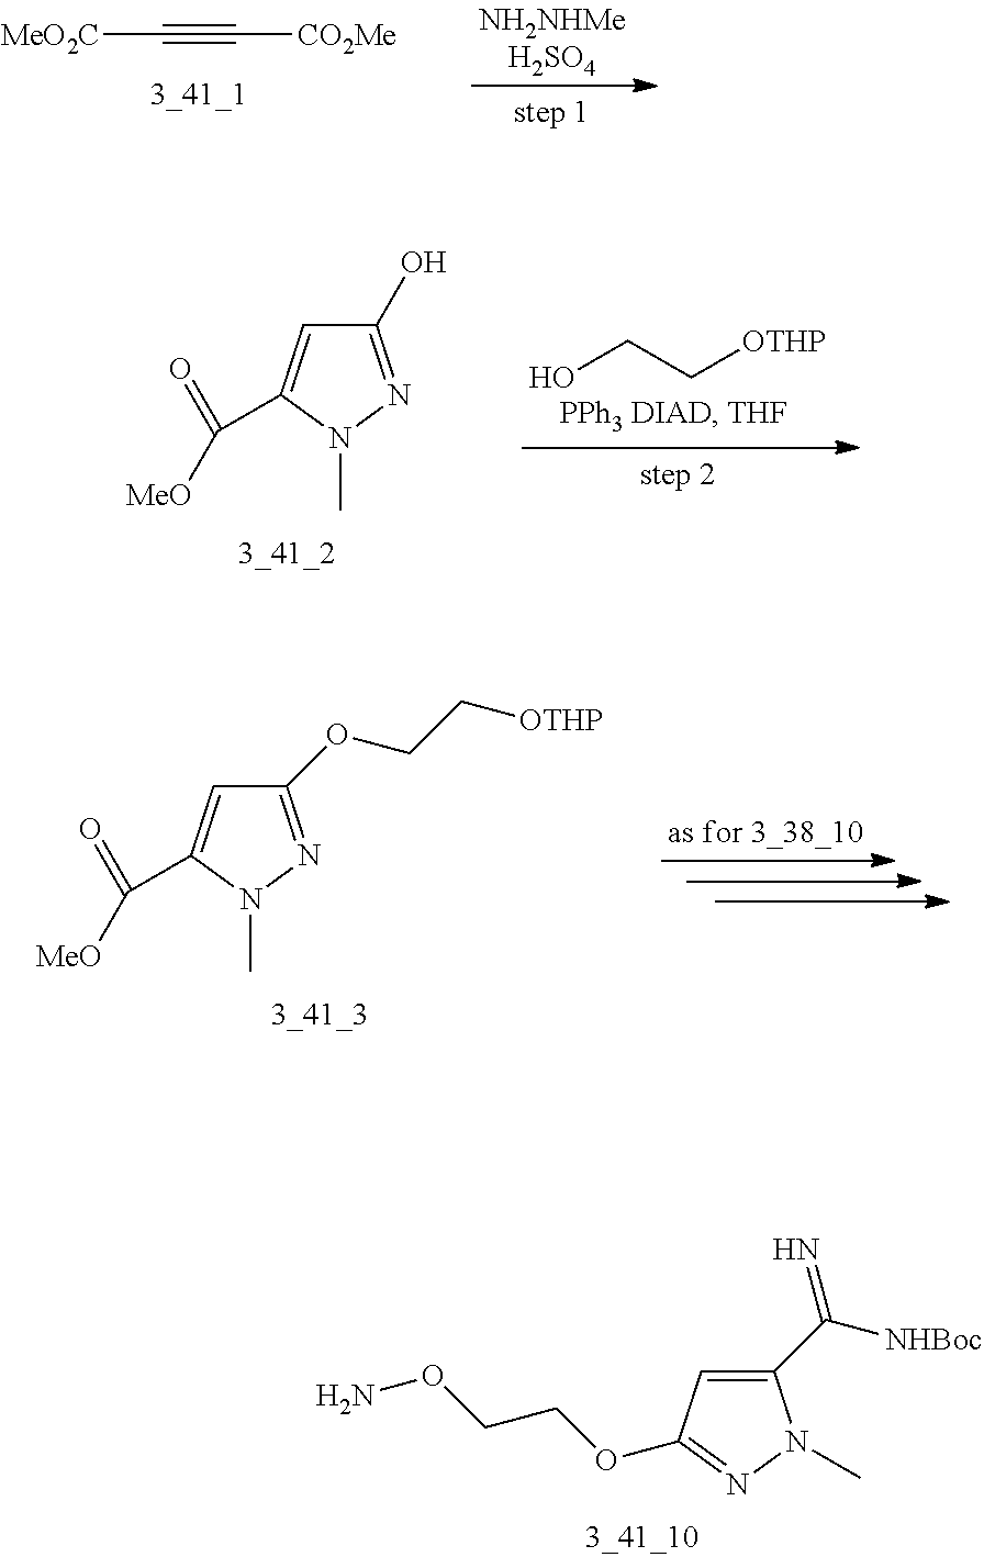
[MeO2C]C#C[CO2Me].C1(O)=NN(C)C(C(=O)[MeO])=C1.OCC[OTHP].C1(C([NHBoc])=N)=CC(OCCON)=NN1C.C1=C(C(=O)[MeO])N(C)N=C1OCC[OTHP]
